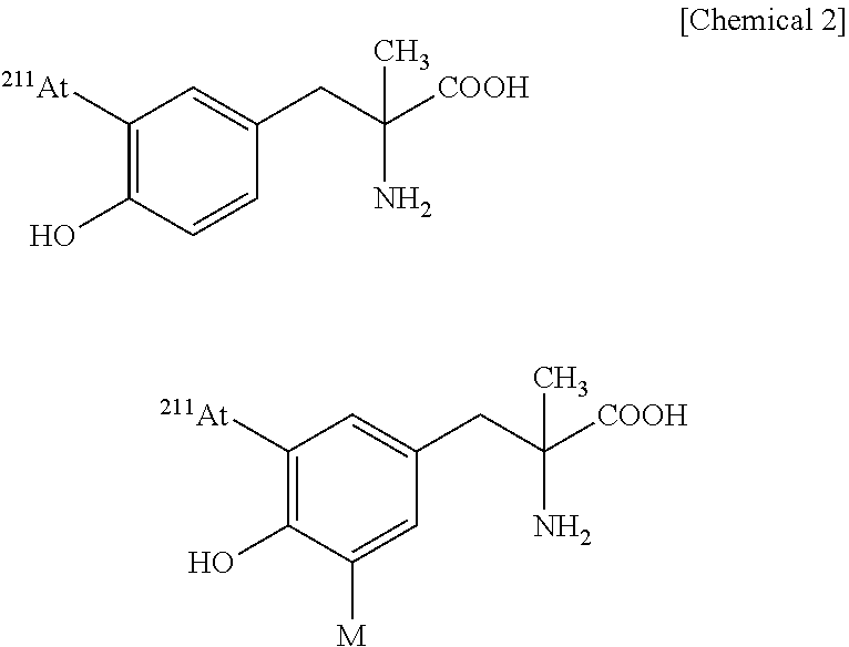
C1([At])=C(O)C=CC(CC([COOH])(C)N)=C1.C1([At])=C(O)C([M])=CC(CC([COOH])(C)N)=C1
